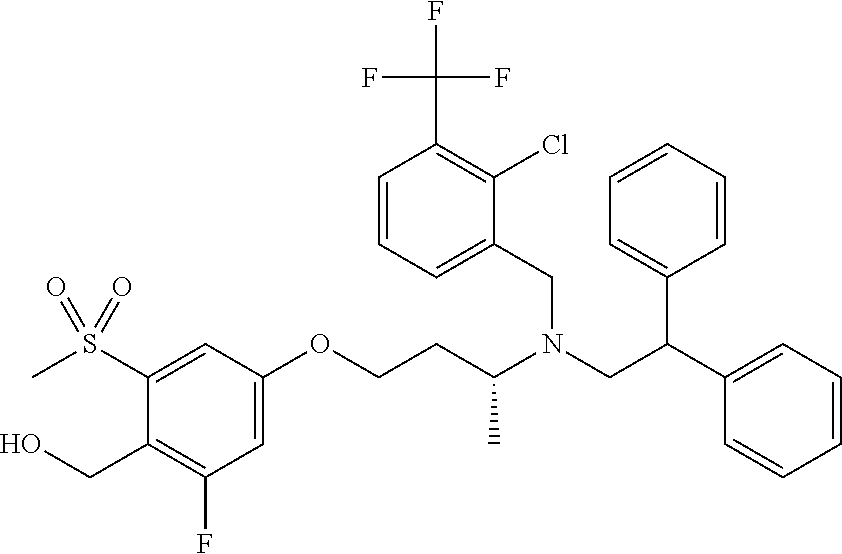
C1=C(OCCC(N(CC(C2=CC=CC=C2)C2=CC=CC=C2)CC2=CC=CC(C(F)(F)F)=C2Cl)C)C=C(S(C)(=O)=O)C(CO)=C1F
